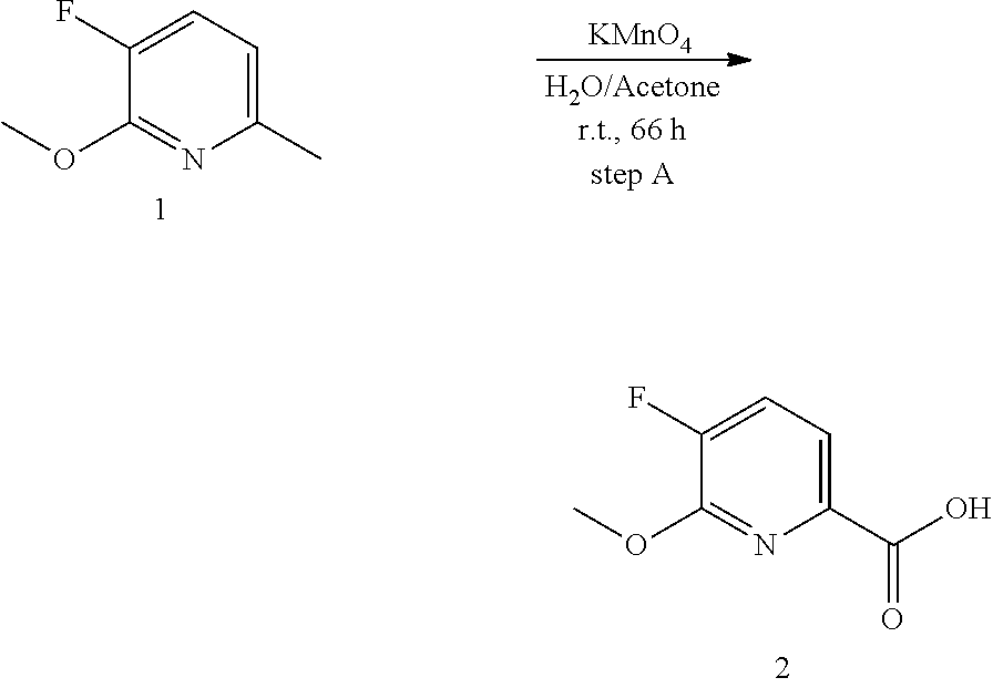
C1(F)=CC=C(C)N=C1OC.[KMnO4].C1(F)=CC=C(C(O)=O)N=C1OC
